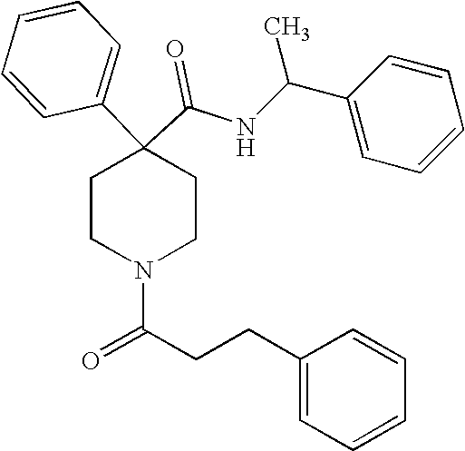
N(C(C1(C2=CC=CC=C2)CCN(C(CCC2=CC=CC=C2)=O)CC1)=O)C(C1=CC=CC=C1)C
